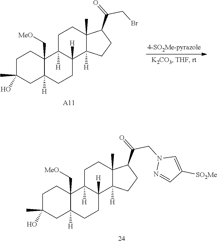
C1C(C)(O)CC2([H])C(C[MeO])(C1)C1([H])C([H])(CC2)C2([H])C(C)(CC1)C(C(CN1N=CC([SO2Me])=C1)=O)CC2.C1C(C)(O)CC2([H])C(C[MeO])(C1)C1([H])C([H])(CC2)C2([H])C(C)(CC1)C(C(CBr)=O)CC2.[A11]
